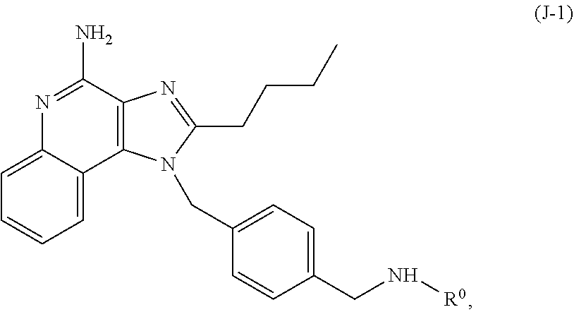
N1=C(N)C2=C(C3=CC=CC=C13)N(CC1=CC=C(CN[R0])C=C1)C(CCCC)=N2
